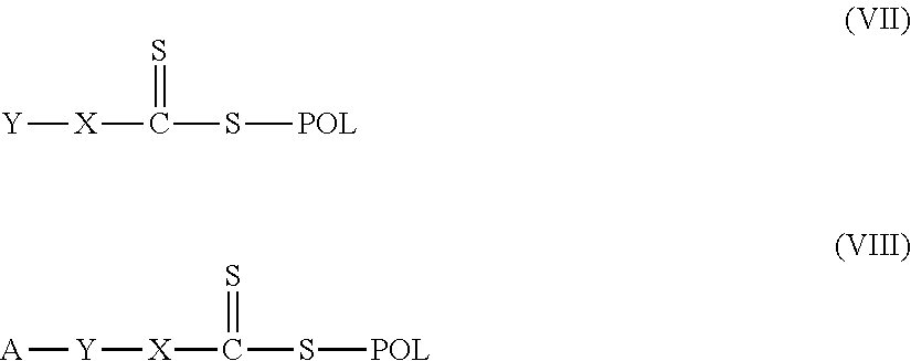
[Y][X]C(=S)S[POL].[Y]([X]C(=S)S[POL])[A]
